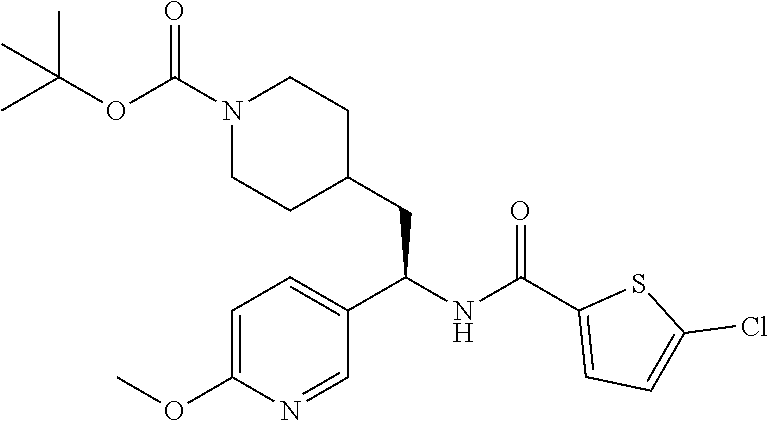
C(C1=CC=C(Cl)S1)(NC(C1=CC=C(OC)N=C1)CC1CCN(C(OC(C)(C)C)=O)CC1)=O
